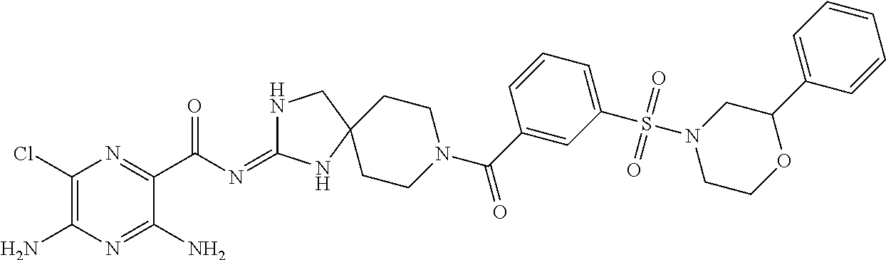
C1(Cl)=C(N)N=C(N)C(C(=O)N=C2NCC3(N2)CCN(C(=O)C2=CC(S(N4CCOC(C5=CC=CC=C5)C4)(=O)=O)=CC=C2)CC3)=N1
